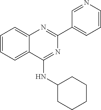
C1(C2=CC=CN=C2)=NC2=CC=CC=C2C(NC2CCCCC2)=N1
